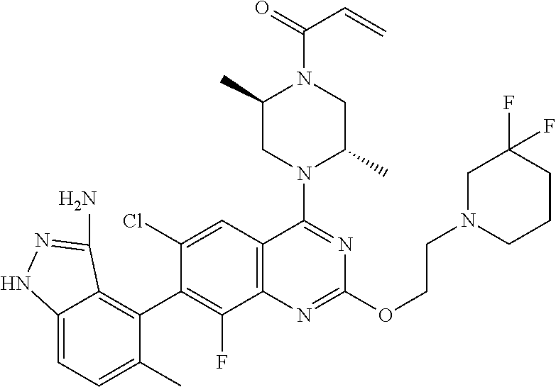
C12=C(C=C(Cl)C(C3=C4C(=CC=C3C)NN=C4N)=C1F)C(N1C(C)CN(C(=O)C=C)C(C)C1)=NC(OCCN1CCCC(F)(F)C1)=N2
